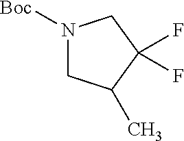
N1([Boc])CC(C)C(F)(F)C1
